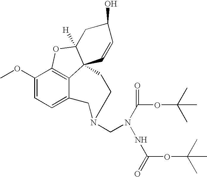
C12=C3C(OC)=CC=C1CN(CN(C(OC(C)(C)C)=O)NC(OC(C)(C)C)=O)CCC21C([H])(O3)CC(O)C=C1
